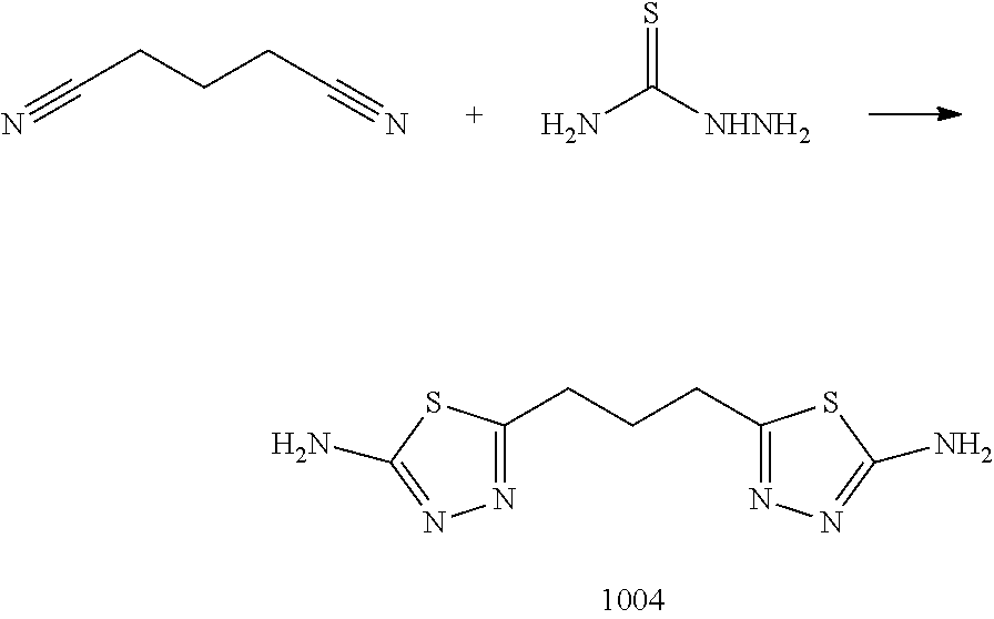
C(C1=NN=C(N)S1)CCC1=NN=C(N)S1.S=C([NHNH2])N.C(C#N)CCC#N
